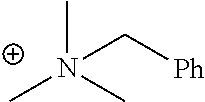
CN(C)(C)C[Ph]
